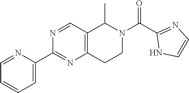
C1=NC(C2=NC3=C(C=N2)C(C)N(C(=O)C2=NC=CN2)CC3)=CC=C1
